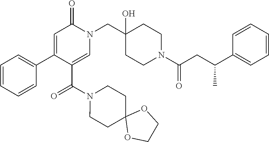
N1(CC2(O)CCN(C(=O)CC(C3=CC=CC=C3)C)CC2)C(=O)C=C(C2=CC=CC=C2)C(C(N2CCC3(CC2)OCCO3)=O)=C1
